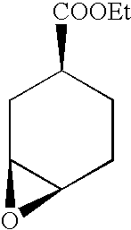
C1C2C(CCC1[COOEt])O2
